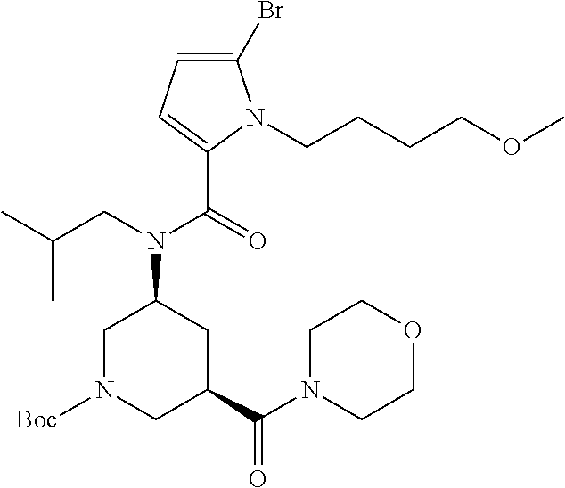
BrC1=CC=C(C(=O)N(CC(C)C)C2CN([Boc])CC(C(N3CCOCC3)=O)C2)N1CCCCOC
